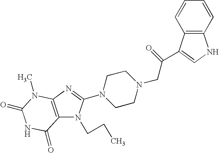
C12=C(N=C(N3CCN(CC(=O)C4=CNC5=C4C=CC=C5)CC3)N1CCC)N(C)C(=O)NC2=O
